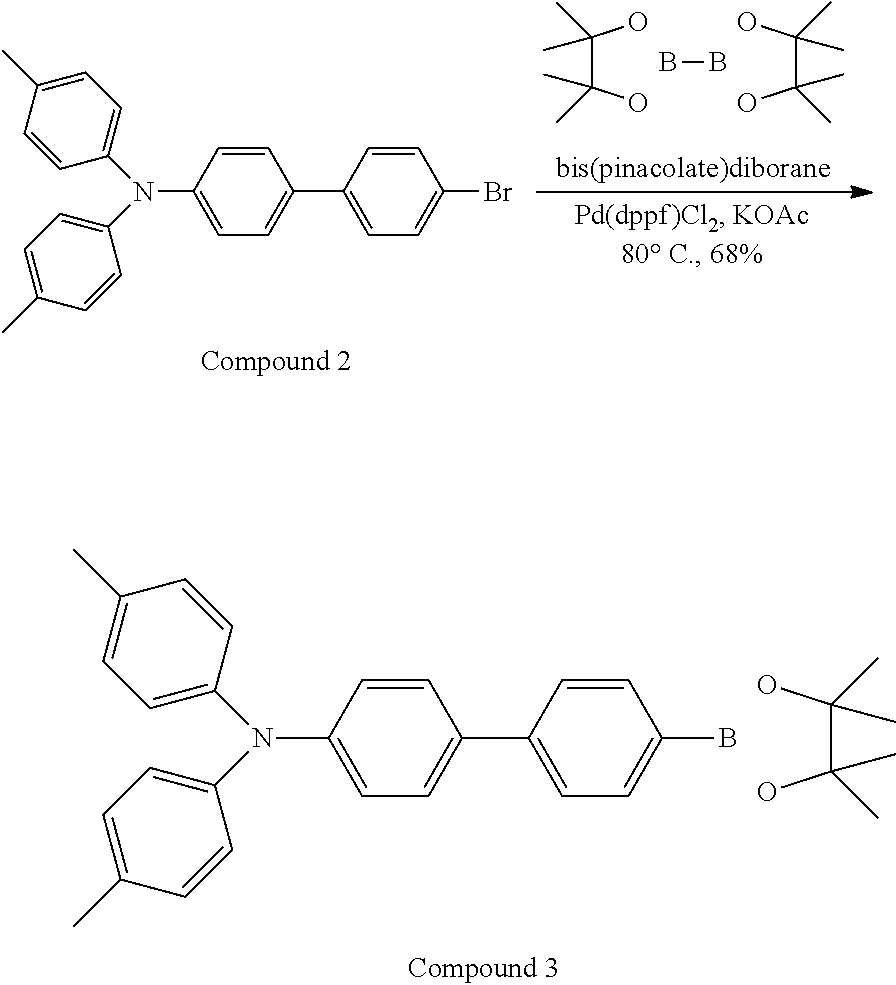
C1=C(N(C2=CC=C(C)C=C2)C2=CC=C(C)C=C2)C=CC(C2=CC=C(B)C=C2)=C1.OC(C(O)(C)C)(C)C.C1=C(N(C2=CC=C(C)C=C2)C2=CC=C(C)C=C2)C=CC(C2=CC=C(Br)C=C2)=C1.C(C(O)(C)C)(O)(C)C.OC(C(O)(C)C)(C)C.BB
